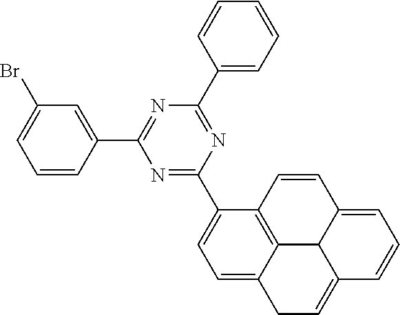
C1=CC(C2=NC(C3=CC=CC=C3)=NC(C3=CC=C4C5=C3C=CC3=CC=CC(=CC4)C53)=N2)=CC(Br)=C1
